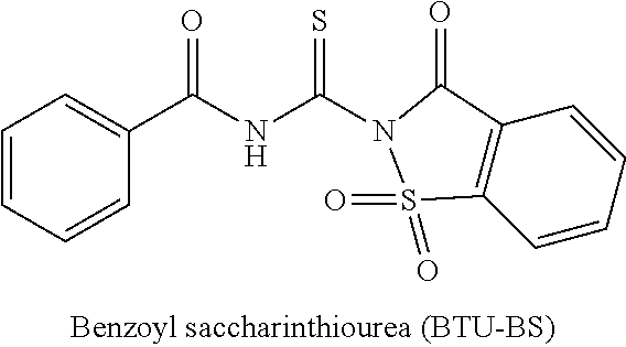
C1=CC=CC(C(NC(=S)N2C(=O)C3=C(C=CC=C3)S2(=O)=O)=O)=C1
